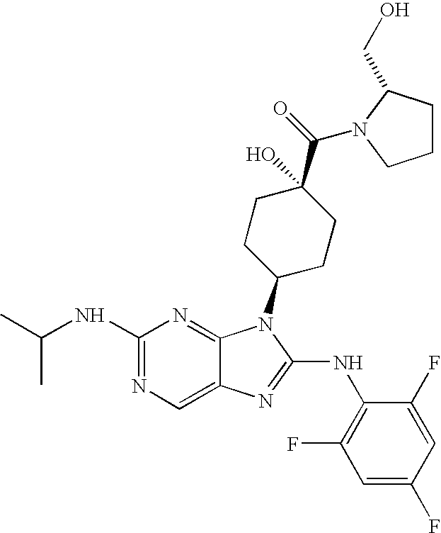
N1=C(NC(C)C)N=C2C(=C1)N=C(NC1=C(F)C=C(F)C=C1F)N2C1CCC(O)(C(=O)N2C(CO)CCC2)CC1
